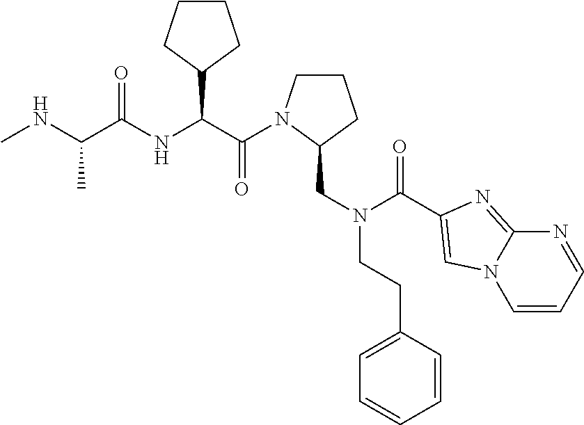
CNC(C(NC(C(=O)N1CCCC1CN(CCC1=CC=CC=C1)C(=O)C1=CN2C=CC=NC2=N1)C1CCCC1)=O)C
